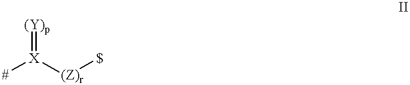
[#][X](=[(Y)p])[(Z)r][$]
